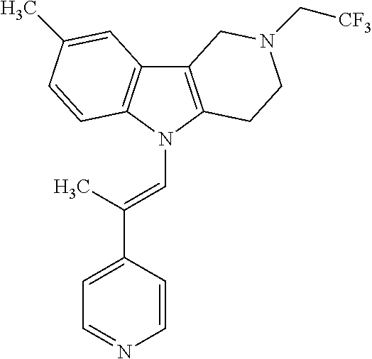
C12=C(N(C=C(C3=CC=NC=C3)C)C3=C1C=C(C)C=C3)CCN(C[CF3])C2
